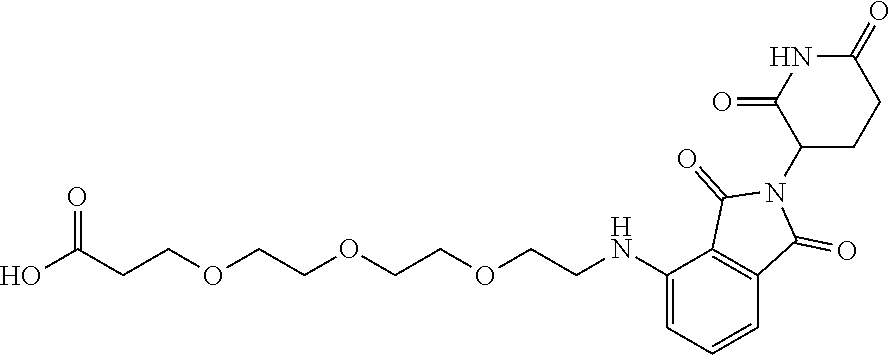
O(CCOCCNC1=CC=CC2=C1C(=O)N(C1CCC(=O)NC1=O)C2=O)CCOCCC(O)=O
